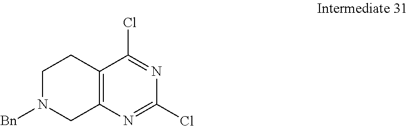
C1N([Bn])CC2=C(C1)C(Cl)=NC(Cl)=N2
